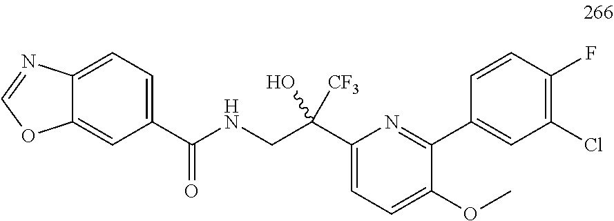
C12=CC=C(C(NCC(C3=CC=C(OC)C(C4=CC(Cl)=C(F)C=C4)=N3)(O)[CF3])=O)C=C1OC=N2
